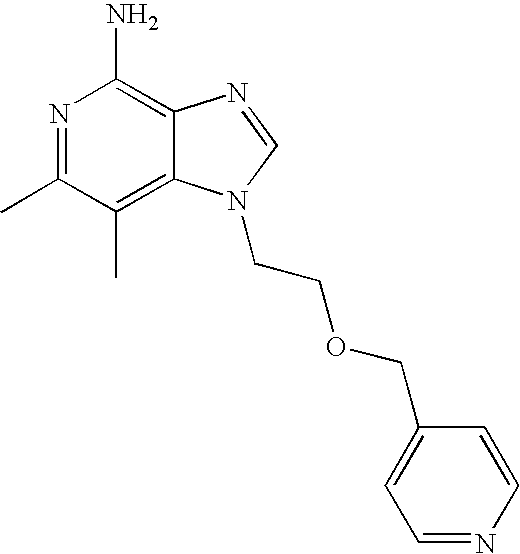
C12=C(C)C(C)=NC(N)=C1N=CN2CCOCC1=CC=NC=C1
